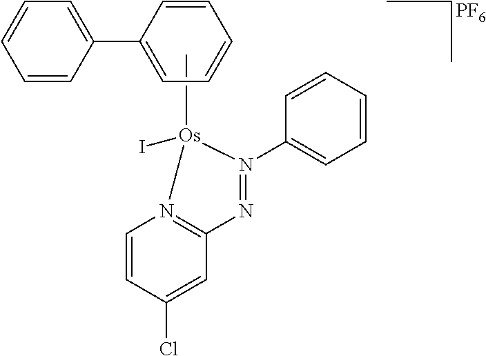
C[Os]1(I)N2=C(C=C(Cl)C=C2)N=N1C1=CC=CC=C1.C1(C2=CC=CC=C2)=CC=CC=C1.[PF6]
